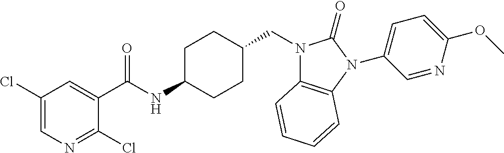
C1(Cl)=CN=C(Cl)C(C(NC2CCC(CN3C4=C(N(C5=CC=C(OC)N=C5)C3=O)C=CC=C4)CC2)=O)=C1
